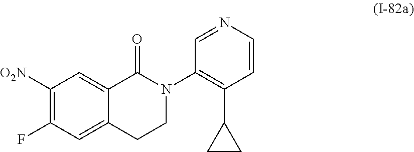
C12=CC(F)=C([O2N])C=C1C(=O)N(C1=C(C3CC3)C=CN=C1)CC2
